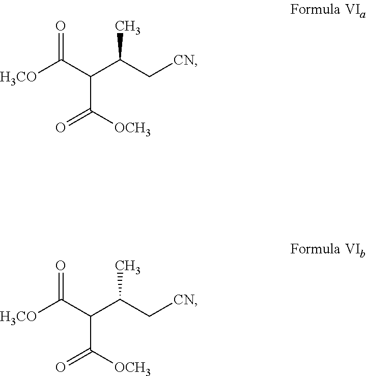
O=C(C(C(C[CN])C)C([OCH3])=O)[H3CO].O=C(C(C(C[CN])C)C([OCH3])=O)[H3CO]
